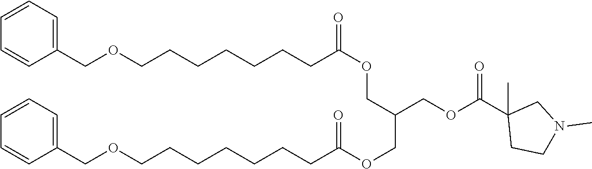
C(OCCCCCCCC(=O)OCC(COC(CCCCCCCOCC1=CC=CC=C1)=O)COC(C1(C)CCN(C)C1)=O)C1=CC=CC=C1
